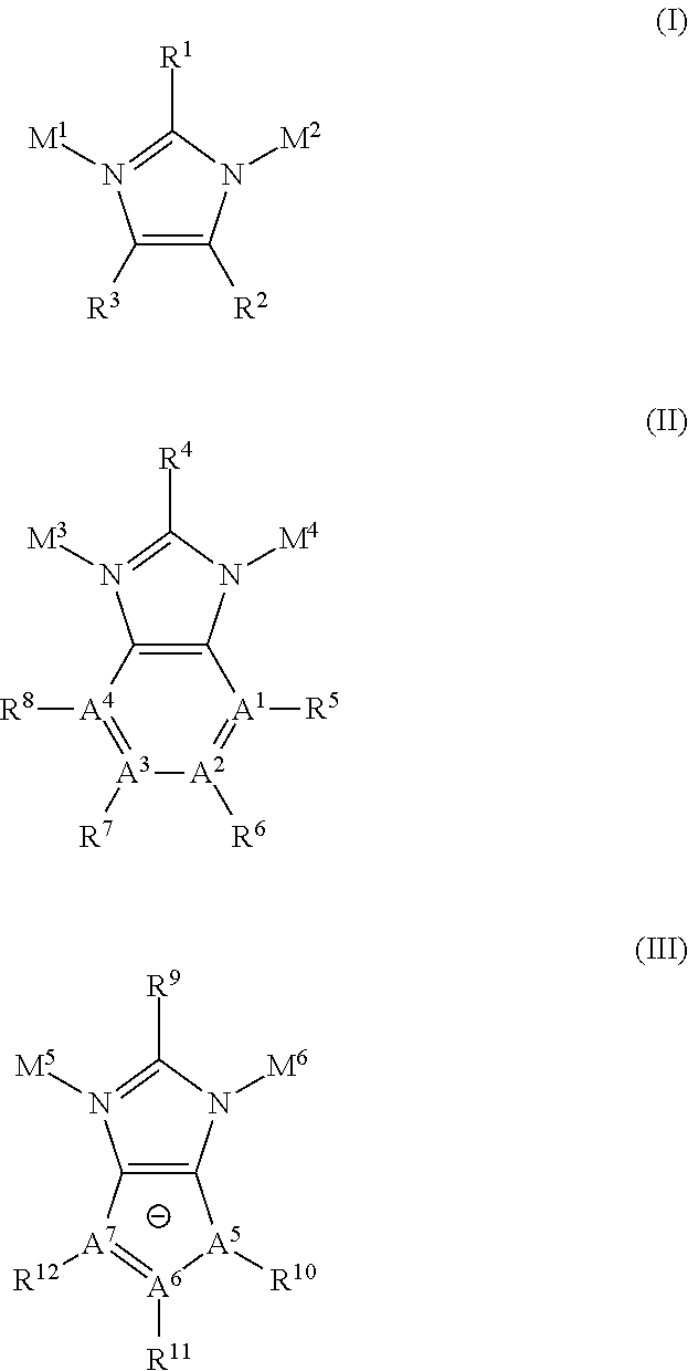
C12=C(N([M6])C([R9])=N1[M5])[A5]([R10])[A6]([R11])=[A7]2[R12].C1([R3])=C([R2])N([M2])C([R1])=N1[M1].C12=C(N([M4])C([R4])=N1[M3])[A1]([R5])=[A2]([R6])[A3]([R7])=[A4]2[R8]
